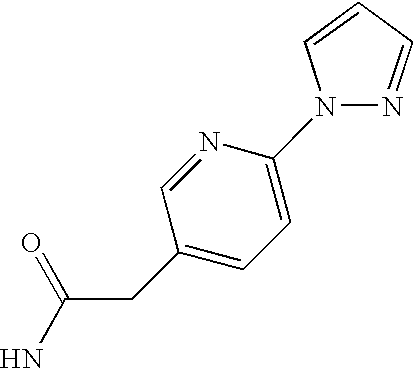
C(CC1=CC=C(N2N=CC=C2)N=C1)(N)=O
